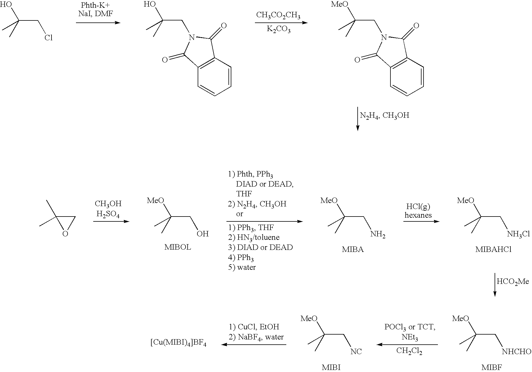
[CH3CO2CH3].[K2CO3].C(CCl)(C)(O)C.C(CN1C(=O)C2=C(C=CC=C2)C1=O)(C)(O)C.C(CN1C(=O)C2=C(C=CC=C2)C1=O)(C)([MeO])C.C(C[NHCHO])(C)([MeO])C.[CH2Cl2].C(C[NC])(C)([MeO])C.[HCO2Me].C(CO)(C)([MeO])C.C(CN)(C)([MeO])C.C(C[NH3Cl])(C)([MeO])C.C1(C)(C)CO1
